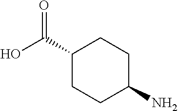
C1(C(=O)O)CCC(N)CC1
